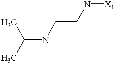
C(NCCN[X1])(C)C
